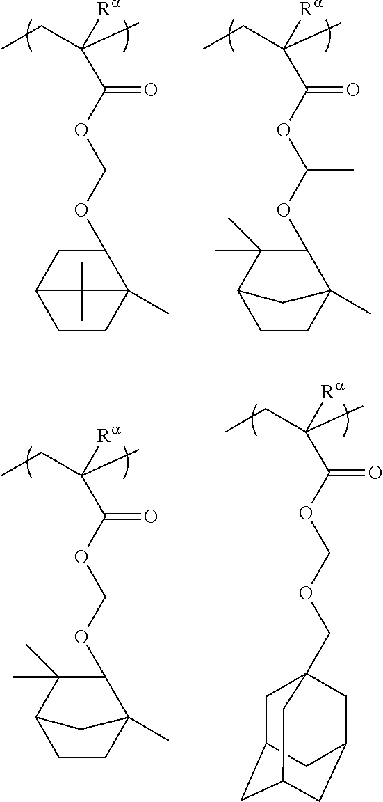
O(C(=O)C([Ra])(CC)C)COC1CC2CCC1(C)C2(C)C.O(C(=O)C([Ra])(CC)C)C(OC1C(C)(C)C2CCC1(C)C2)C.O(C(=O)C([Ra])(CC)C)COC1C(C)(C)C2CCC1(C)C2.O(C(=O)C([Ra])(CC)C)COCC12CC3CC(CC(C1)C3)C2
